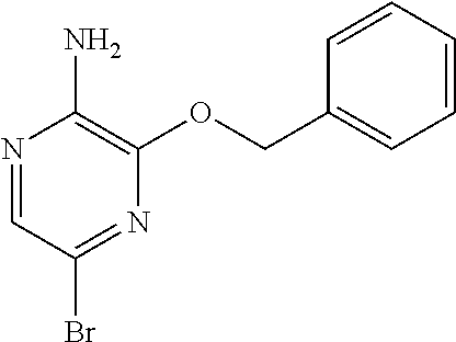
N1=CC(Br)=NC(OCC2=CC=CC=C2)=C1N
